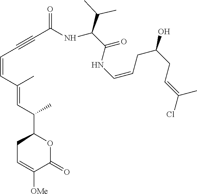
C1C=C([OMe])C(=O)OC1C(C=C(C=CC#CC(NC(C(=O)NC=CCC(O)CC=C(Cl)C)C(C)C)=O)C)C
